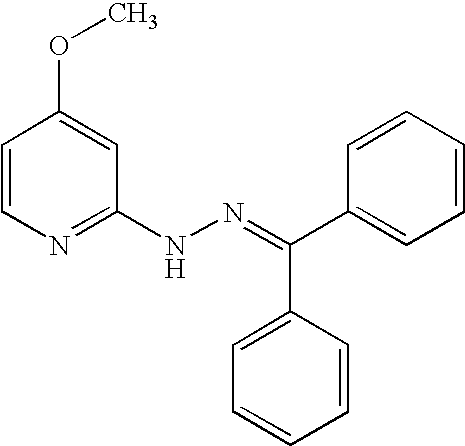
C1=CN=C(NN=C(C2=CC=CC=C2)C2=CC=CC=C2)C=C1OC
